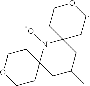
C1CC2(CCO1)N(O)C1(CC(C)C2)CCOCC1
